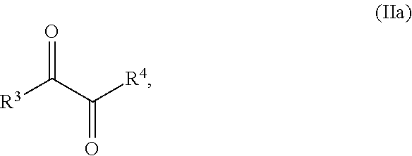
[R3]C(C([R4])=O)=O
